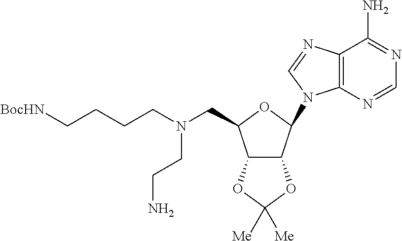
C12=C(N=CN1C1C3C(C(CN(CCCC[BocHN])CCN)O1)OC([Me])([Me])O3)C(N)=NC=N2
